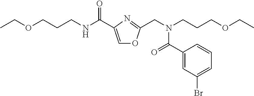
CCOCCCNC(C1=COC(CN(CCCOCC)C(C2=CC(Br)=CC=C2)=O)=N1)=O
